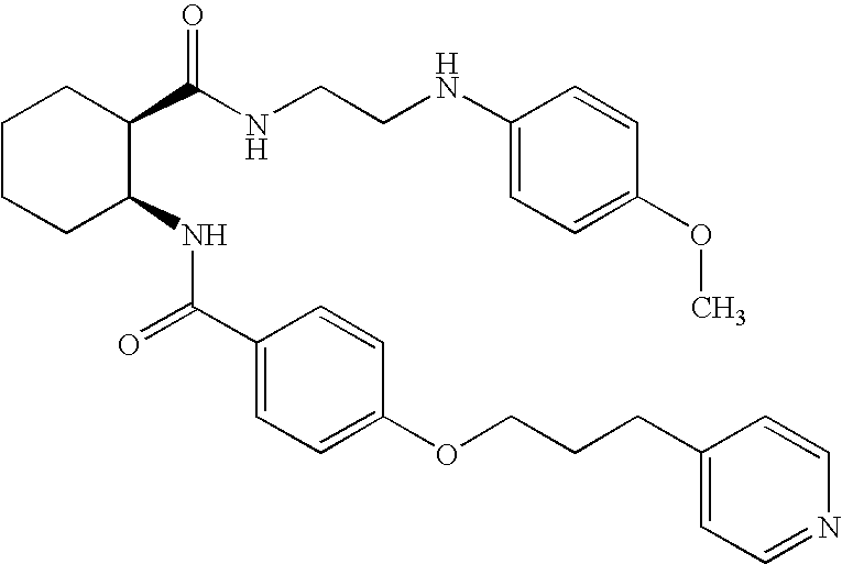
C1CCC(NC(C2=CC=C(OCCCC3=CC=NC=C3)C=C2)=O)C(C(NCCNC2=CC=C(OC)C=C2)=O)C1
